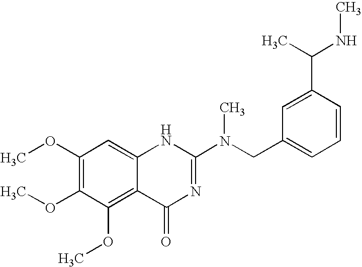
C1(OC)=C(OC)C(OC)=C2C(=C1)NC(N(CC1=CC=CC(C(NC)C)=C1)C)=NC2=O
